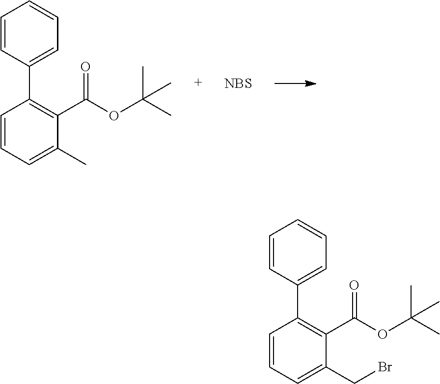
C1=CC=C(C)C(C(=O)OC(C)(C)C)=C1C1=CC=CC=C1.[NBS].C1=CC=C(CBr)C(C(=O)OC(C)(C)C)=C1C1=CC=CC=C1
